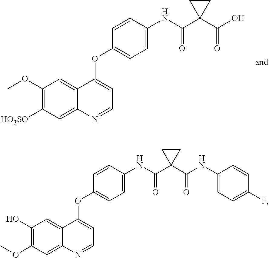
C12=CC([HO3SO])=C(OC)C=C1C(OC1=CC=C(NC(C3(C(O)=O)CC3)=O)C=C1)=CC=N2.C12=CC(OC)=C(O)C=C1C(OC1=CC=C(NC(C3(C(NC4=CC=C(F)C=C4)=O)CC3)=O)C=C1)=CC=N2
